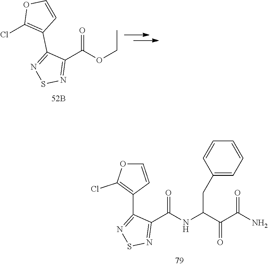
C1(C(NC(C(C(N)=O)=O)CC2=CC=CC=C2)=O)=NSN=C1C1=C(Cl)OC=C1.C1(C(OCC)=O)=NSN=C1C1=C(Cl)OC=C1
